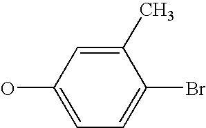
OC1=CC=C(Br)C(C)=C1
